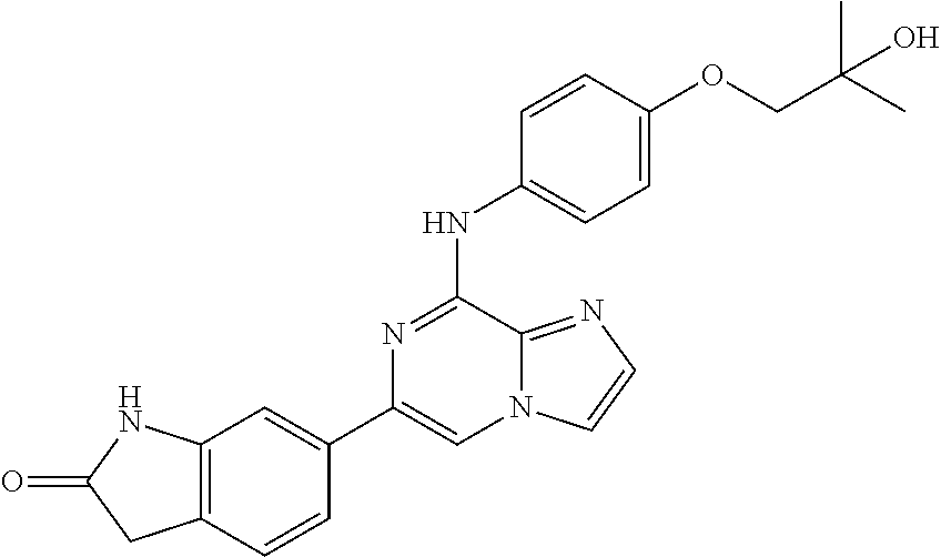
C1(C2=CC3=C(C=C2)CC(=O)N3)=CN2C(=NC=C2)C(NC2=CC=C(OCC(C)(C)O)C=C2)=N1
